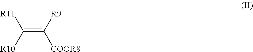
C([R9])([COOR8])=C([R11])[R10]
